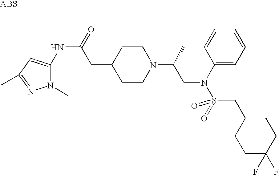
C1(NC(=O)CC2CCN(C(C)CN(S(=O)(CC3CCC(F)(F)CC3)=O)C3=CC=CC=C3)CC2)=CC(C)=NN1C
